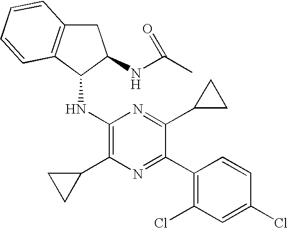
C1(C2=NC(C3CC3)=C(NC3C(NC(C)=O)CC4=C3C=CC=C4)N=C2C2CC2)=C(Cl)C=C(Cl)C=C1
